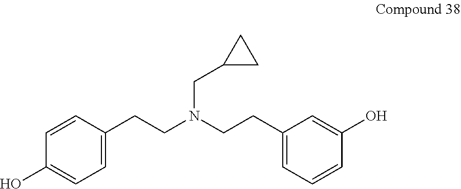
C1=CC(CCN(CCC2=CC=CC(O)=C2)CC2CC2)=CC=C1O
